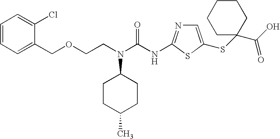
C(CN(C(NC1=NC=C(SC2(C(O)=O)CCCCC2)S1)=O)C1CCC(C)CC1)OCC1=CC=CC=C1Cl
